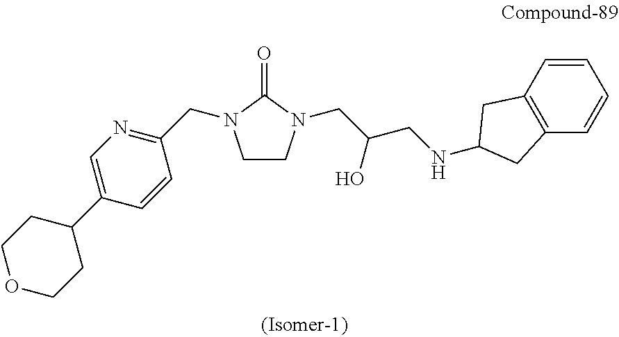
O1CCC(C2=CN=C(CN3CCN(CC(CNC4CC5=C(C=CC=C5)C4)O)C3=O)C=C2)CC1
